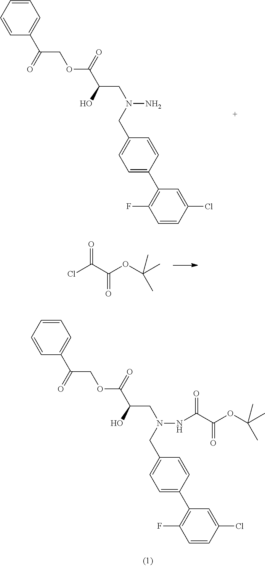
C1=CC=CC(C(=O)COC(=O)C(CN(N)CC2=CC=C(C3=C(F)C=CC(Cl)=C3)C=C2)O)=C1.ClC(C(OC(C)(C)C)=O)=O.C1=CC=CC(C(=O)COC(=O)C(CN(CC2=CC=C(C3=C(F)C=CC(Cl)=C3)C=C2)NC(C(OC(C)(C)C)=O)=O)O)=C1
